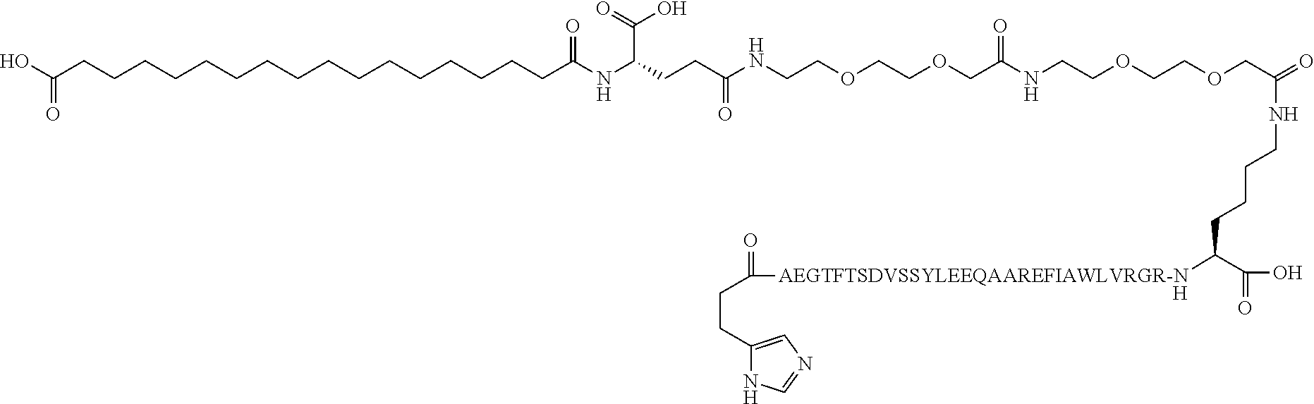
O=C(O)CCCCCCCCCCCCCCCCC(NC(CCC(NCCOCCOCC(NCCOCCOCC(=O)NCCCCC(C(=O)O)[AEGTFTSDVSSYLEEQAAREFIAWLVRGR-N]C(CCC1=CN=CN1)=O)=O)=O)C(=O)O)=O.[H]
